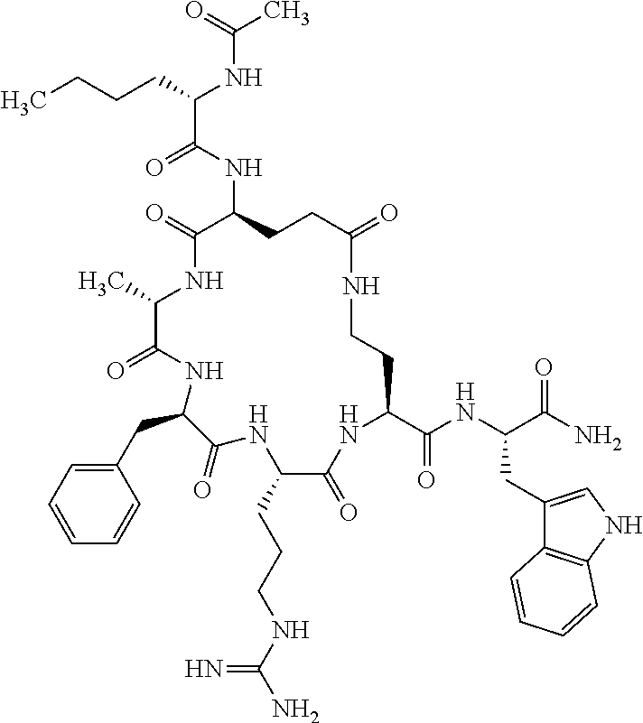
CC1C(=O)NC(CC2=CC=CC=C2)C(=O)NC(CCCNC(N)=N)C(=O)NC(C(NC(C(N)=O)CC2=CNC3=C2C=CC=C3)=O)CCNC(=O)CCC(NC(C(CCCC)NC(C)=O)=O)C(=O)N1
